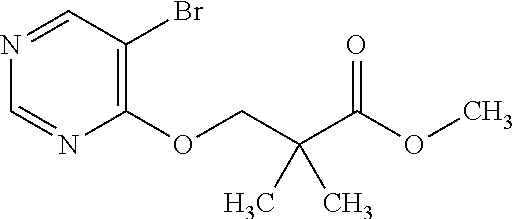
N1=CC(Br)=C(OCC(C(OC)=O)(C)C)N=C1
